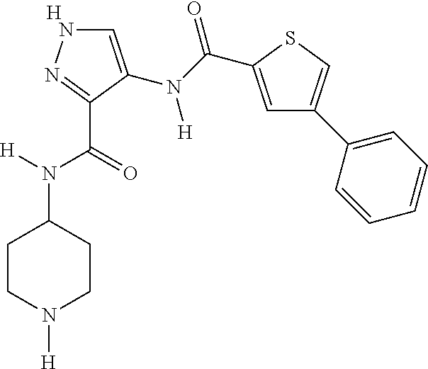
[H].C1=C(N(C(=O)C2=CC(C3=CC=CC=C3)=CS2)[H])C(C(=O)N([H])C2CCN([H])CC2)=NN1
